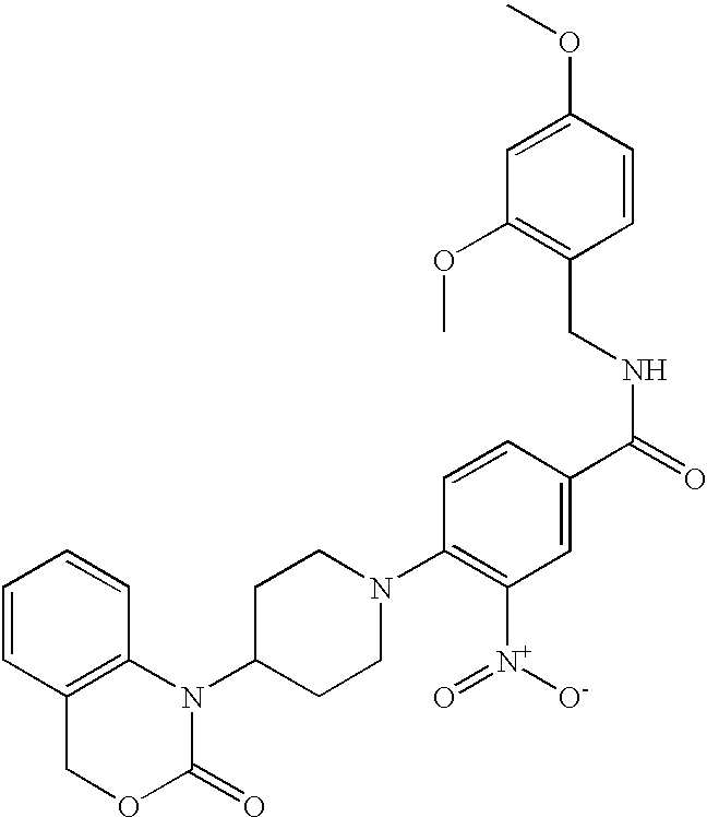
C1=CC2=C(C=C1)N(C1CCN(C3=C([N+](=O)[O-])C=C(C(=O)NCC4=C(OC)C=C(OC)C=C4)C=C3)CC1)C(=O)OC2
